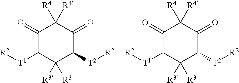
C1(=O)C([T1][R2])C([R3])([R3])C([T2][R2])C(=O)C1([R4])[R4].C1(=O)C([T1][R2])C([R3])([R3])C([T2][R2])C(=O)C1([R4])[R4]
